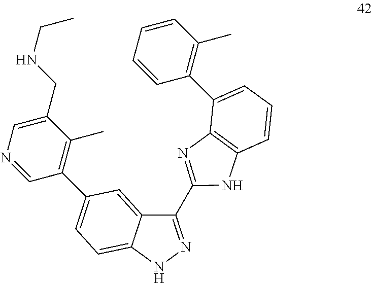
C1(C2=NC3=C(N2)C=CC=C3C2=C(C)C=CC=C2)=NNC2=CC=C(C3=C(C)C(CNCC)=CN=C3)C=C12
